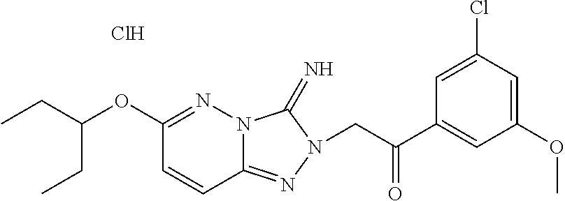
C1(OC(CC)CC)=NN2C(=NN(CC(C3=CC(OC)=CC(Cl)=C3)=O)C2=N)C=C1.Cl
